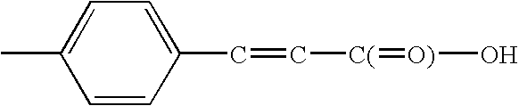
C1=CC(C=C[C(]=[O)]O)=CC=C1C
